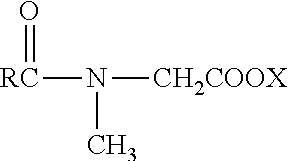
[RC](N([CH2COOX])C)=O
